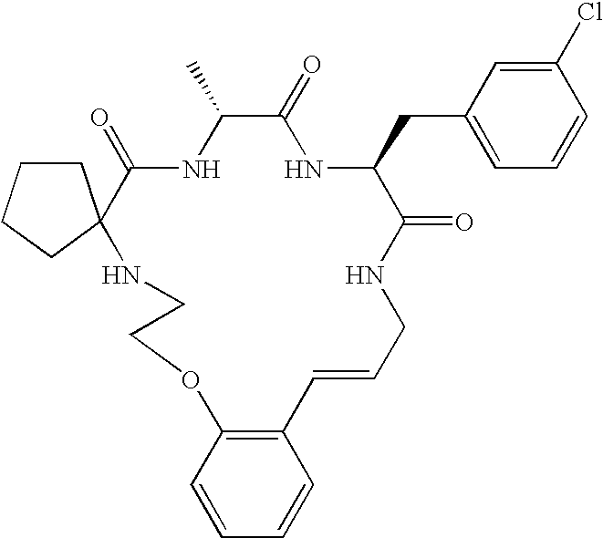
C1(C)C(=O)NC(CC2=CC=CC(Cl)=C2)C(=O)NCC=CC2=C(C=CC=C2)OCCNC2(C(=O)N1)CCCC2
